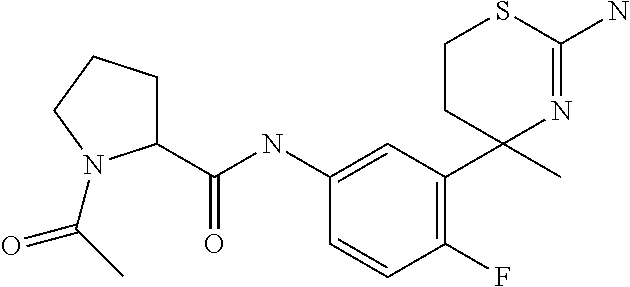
C1=C(NC(C2CCCN2C(C)=O)=O)C=CC(F)=C1C1(C)N=C(N)SCC1
